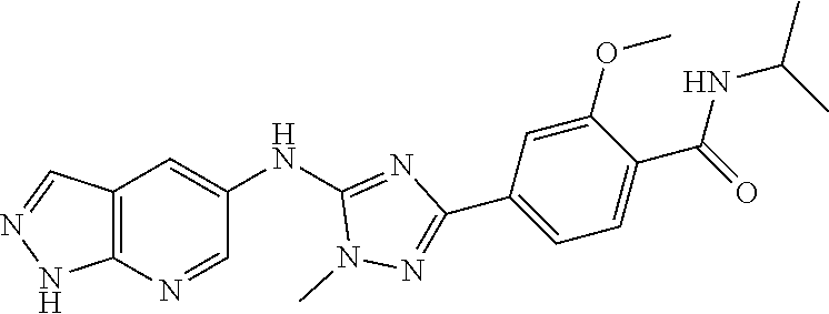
C12=C(N=CC(NC3=NC(C4=CC=C(C(NC(C)C)=O)C(OC)=C4)=NN3C)=C1)NN=C2
